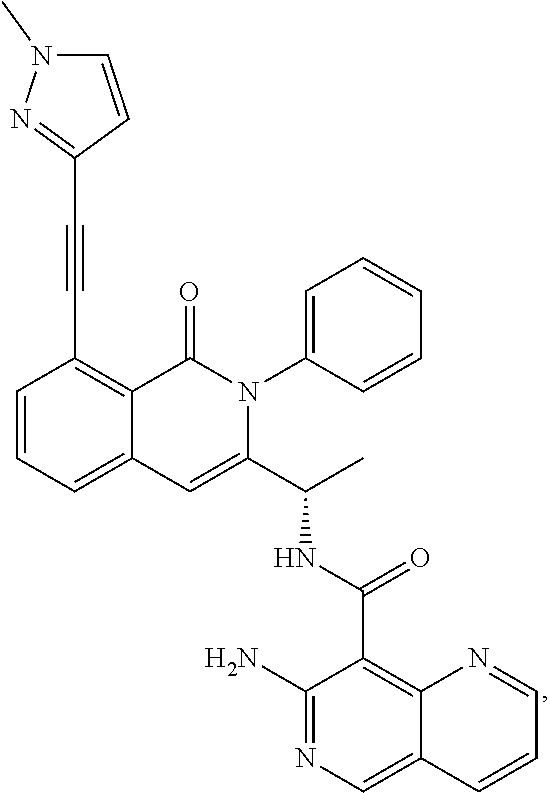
C1=CC=C2C(=C1C#CC1=NN(C)C=C1)C(=O)N(C1=CC=CC=C1)C(C(C)NC(=O)C1=C3C(=CN=C1N)C=CC=N3)=C2
